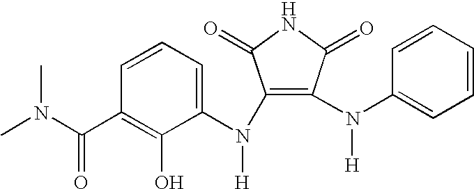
C1(N(C2=CC=CC(C(N(C)C)=O)=C2O)[H])=C(N(C2=CC=CC=C2)[H])C(=O)NC1=O
